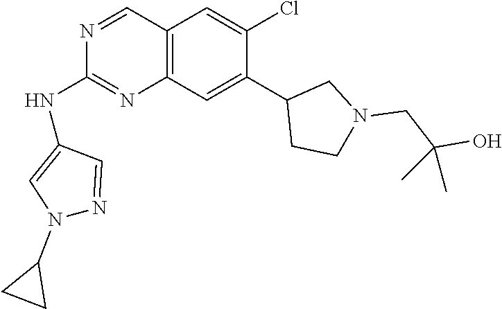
C12=C(C=C(C3CCN(CC(O)(C)C)C3)C(Cl)=C1)N=C(NC1=CN(C3CC3)N=C1)N=C2
